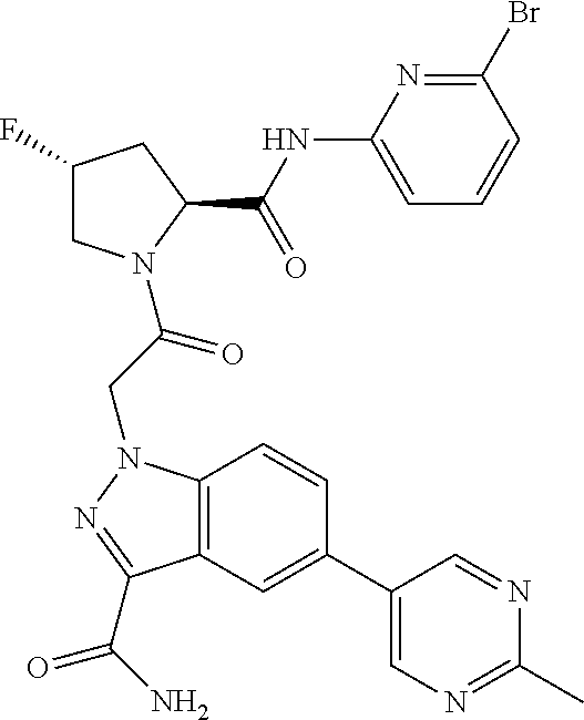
C1(F)CN(C(CN2C3=C(C=C(C4=CN=C(C)N=C4)C=C3)C(C(N)=O)=N2)=O)C(C(NC2=CC=CC(Br)=N2)=O)C1
